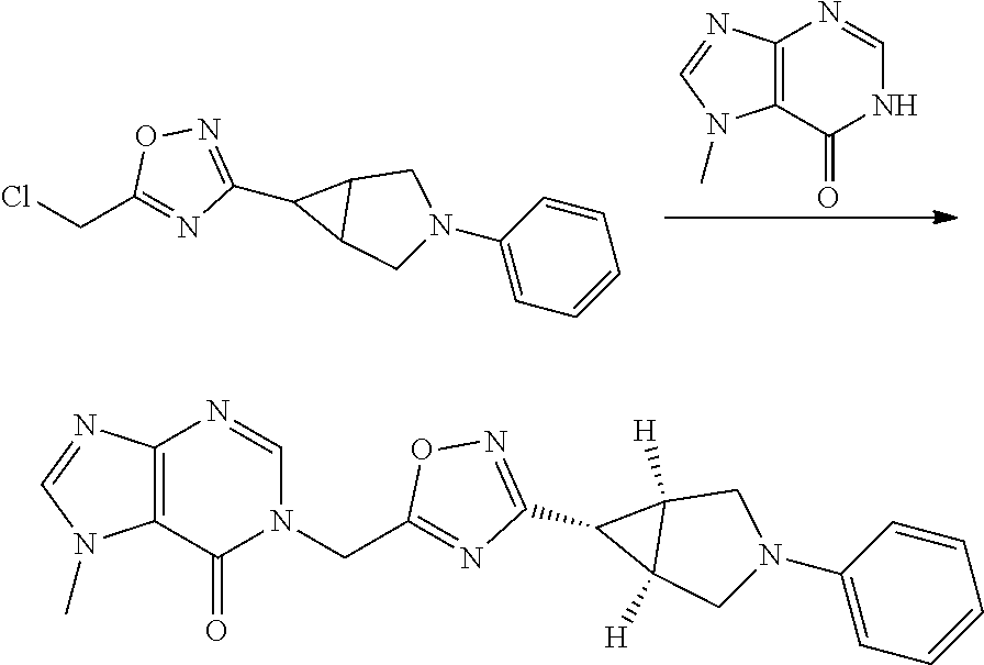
C(C1=NC(C2C3([H])CN(C4=CC=CC=C4)CC32[H])=NO1)N1C(=O)C2=C(N=C1)N=CN2C.C12=C(C(=O)NC=N1)N(C)C=N2.ClCC1=NC(C2C3CN(C4=CC=CC=C4)CC32)=NO1
